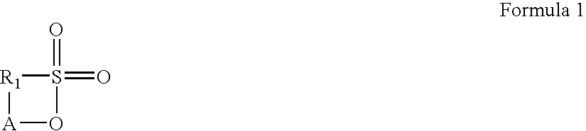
O=S1(=O)[R1][A]O1
